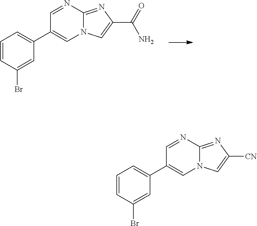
C1=NC2=NC(C(=O)N)=CN2C=C1C1=CC=CC(Br)=C1.C1=NC2=NC([CN])=CN2C=C1C1=CC=CC(Br)=C1
